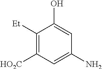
C1([Et])=C([HO2C])C=C(N)C=C1O
